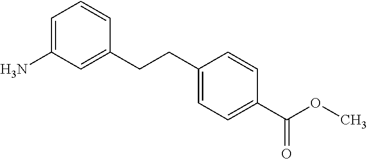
C1(N)=CC=CC(CCC2=CC=C(C(OC)=O)C=C2)=C1
